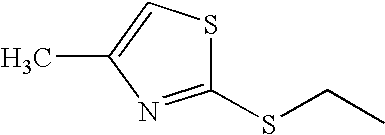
S1C(SCC)=NC(C)=C1
